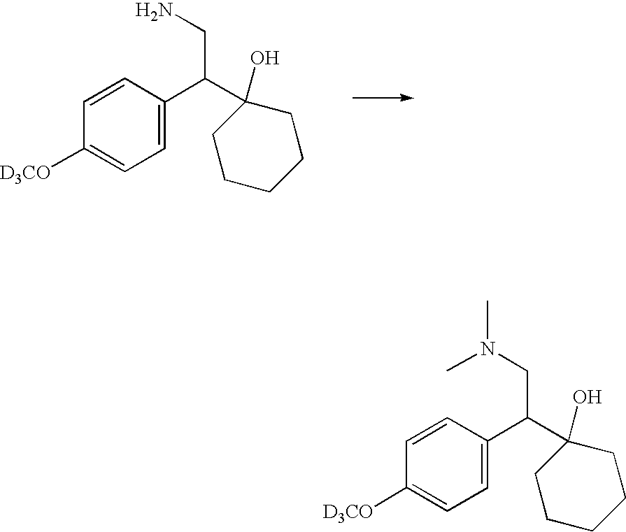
C1=C(C(CN)C2(O)CCCCC2)C=CC([D3CO])=C1.C1=C(C(CN(C)C)C2(O)CCCCC2)C=CC([D3CO])=C1
